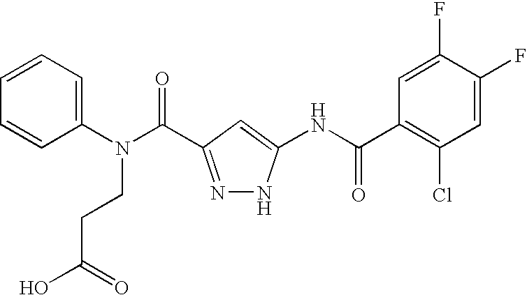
C1(N(C(=O)C2=NNC(NC(C3=C(Cl)C=C(F)C(F)=C3)=O)=C2)CCC(O)=O)=CC=CC=C1
